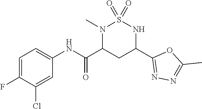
C1=C(F)C(Cl)=CC(NC(C2CC(C3=NN=C(C)O3)NS(=O)(=O)N2C)=O)=C1
